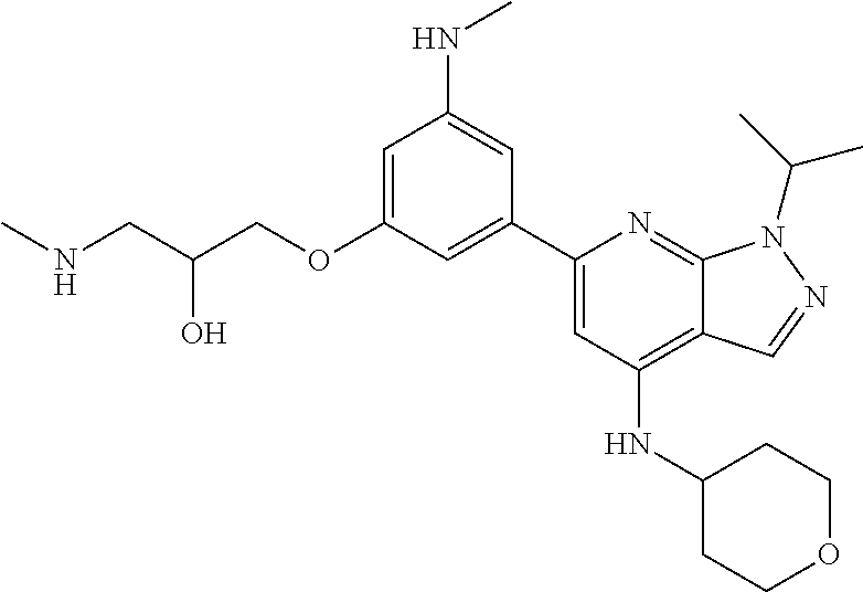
C(O)(CNC)COC1=CC(NC)=CC(C2=CC(NC3CCOCC3)=C3C(=N2)N(C(C)C)N=C3)=C1
